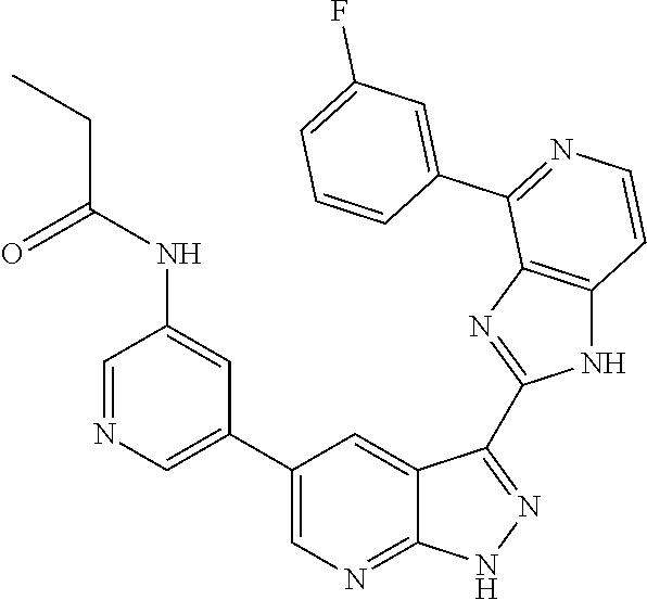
C1=NC=C(C2=CN=C3C(=C2)C(C2=NC4=C(N2)C=CN=C4C2=CC(F)=CC=C2)=NN3)C=C1NC(CC)=O
